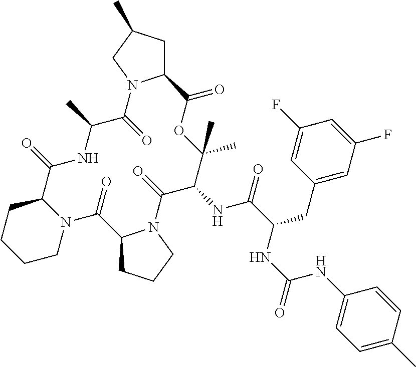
N12C(CCCC1)C(=O)NC(C)C(=O)N1C(CC(C)C1)C(=O)OC(C)(C)C(NC(C(NC(NC1=CC=C(C)C=C1)=O)CC1=CC(F)=CC(F)=C1)=O)C(=O)N1C(C2=O)CCC1
